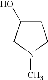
C1(O)CN(C)CC1
